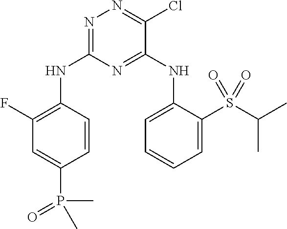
N1=C(NC2=C(F)C=C(P(=O)(C)C)C=C2)N=C(NC2=CC=CC=C2S(C(C)C)(=O)=O)C(Cl)=N1
